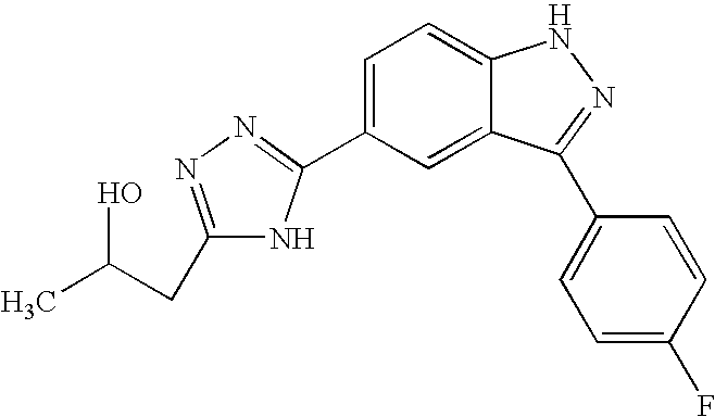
C1=C(C2=NN=C(CC(O)C)N2)C=C2C(=C1)NN=C2C1=CC=C(F)C=C1
